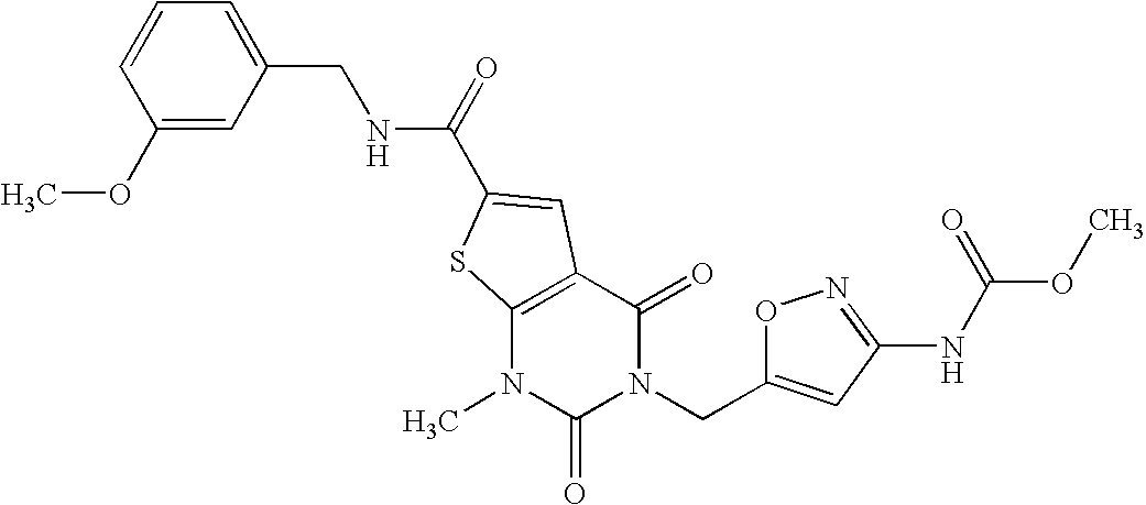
C1=CC=C(CNC(=O)C2=CC3=C(N(C)C(=O)N(CC4=CC(NC(OC)=O)=NO4)C3=O)S2)C=C1OC
